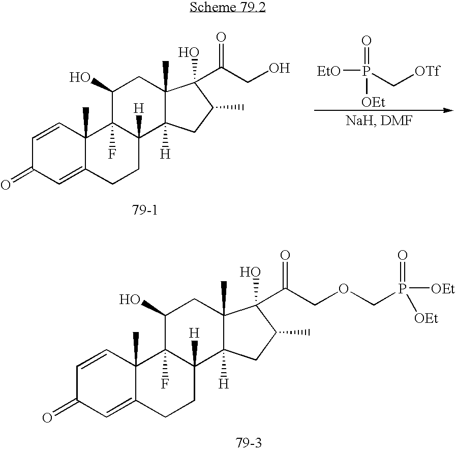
C1=CC2(C)C(=CC1=O)CCC1([H])C2(F)C(O)CC2(C)C1([H])CC(C)C2(O)C(COCP(=O)([OEt])[OEt])=O.[EtO]P(=O)(C[OTf])[OEt].C1=CC2(C)C(=CC1=O)CCC1([H])C2(F)C(O)CC2(C)C1([H])CC(C)C2(O)C(CO)=O
